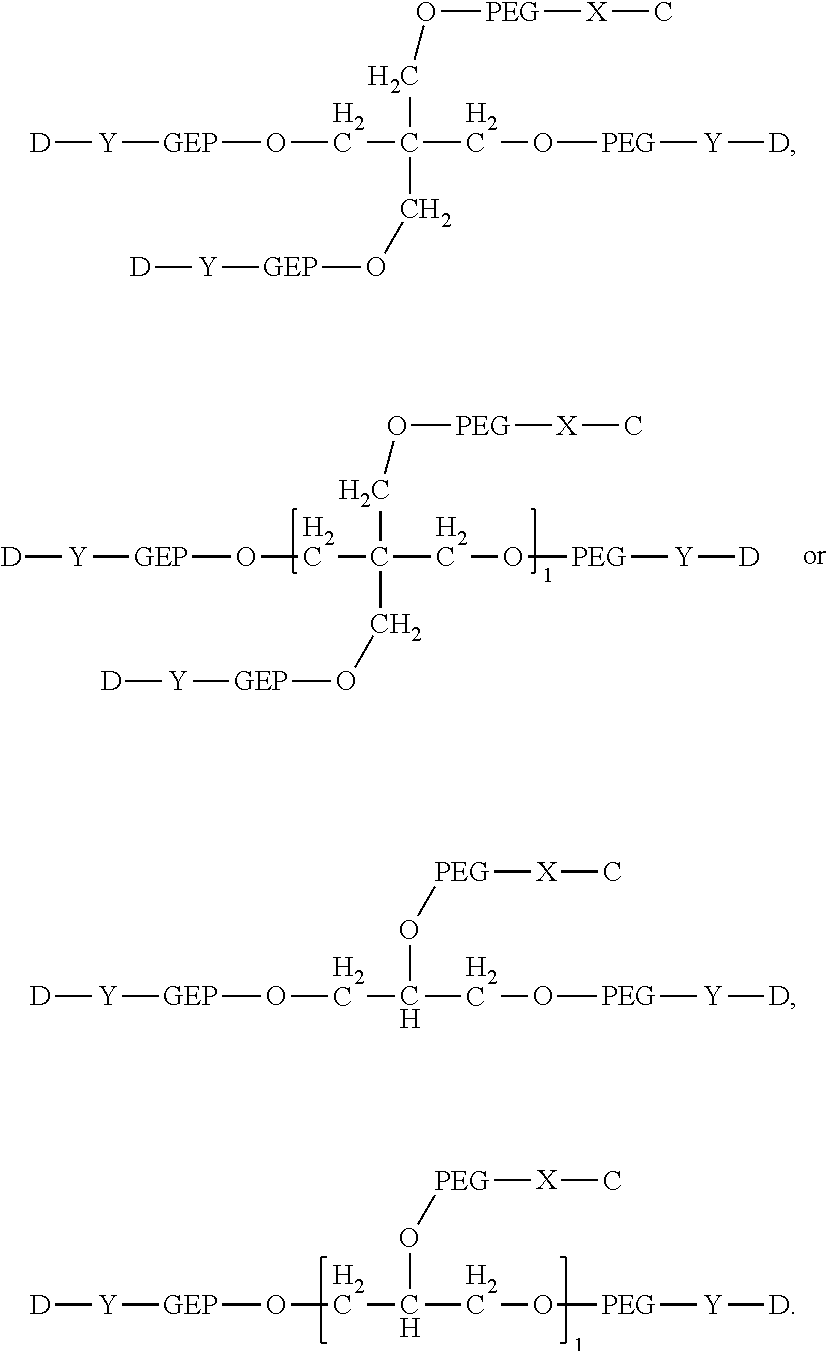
C(C(CO[GEP][Y][D])(CO[PEG][Y][D])CO[GEP][Y][D])O[PEG][X]C.O(C(CO[GEP][Y][D])CO[PEG][Y][D])[PEG][X]C.C(C(CO[GEP][Y][D])(CO[PEG][Y][D])CO[GEP][Y][D])O[PEG][X]C.O(C(CO[GEP][Y][D])CO[PEG][Y][D])[PEG][X]C
